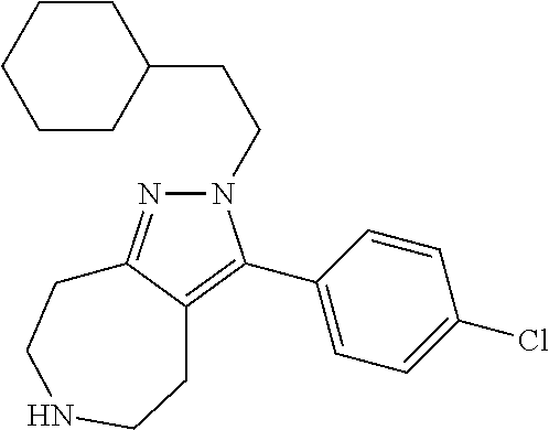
N1(CCC2CCCCC2)N=C2C(=C1C1=CC=C(Cl)C=C1)CCNCC2
